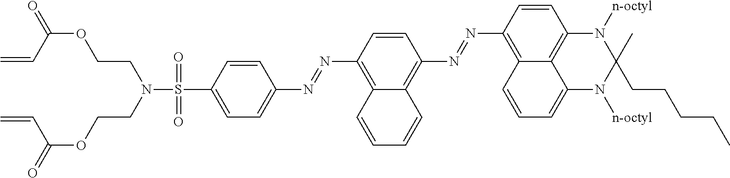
S(C1=CC=C(N=NC2=C3C(=C(N=NC4=C5C6=C(C=C4)N([n-octyl])C(C)(CCCCC)N([n-octyl])C6=CC=C5)C=C2)C=CC=C3)C=C1)(=O)(N(CCOC(=O)C=C)CCOC(=O)C=C)=O
